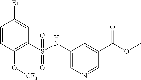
C1=CC(O[CF3])=C(S(NC2=CN=CC(C(=O)OC)=C2)(=O)=O)C=C1Br
